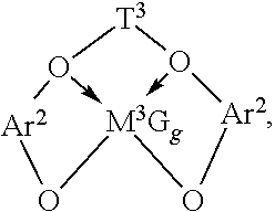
O1[M3Gg]23-O([Ar2]O2)[T3]O->3[Ar2]1
